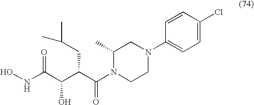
ONC(C(C(C(N1CCN(C2=CC=C(Cl)C=C2)CC1C)=O)CC(C)C)O)=O
